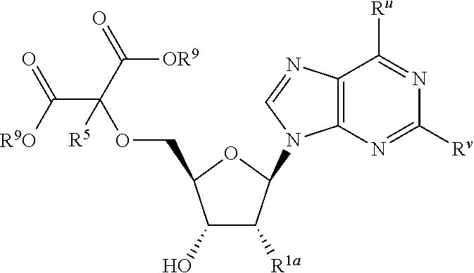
C1(O)C([R1a])C(N2C3=C(C([Ru])=NC([Rv])=N3)N=C2)OC1COC([R5])(C([R9O])=O)C(=O)[OR9]
